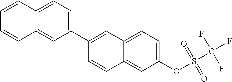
C12=CC=C(OS(=O)(=O)C(F)(F)F)C=C1C=CC(C1=CC=C3C(=C1)C=CC=C3)=C2
